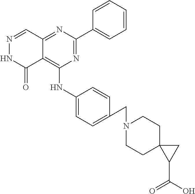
N1=C(C2=CC=CC=C2)N=C2C(=C1NC1=CC=C(CN3CCC4(CC3)C(C(=O)O)C4)C=C1)C(=O)NN=C2
